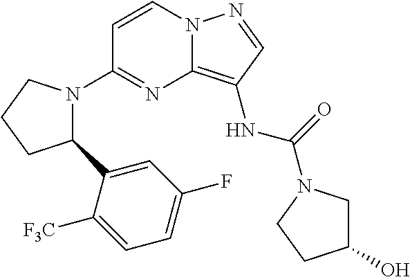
C1=CN2C(=C(NC(=O)N3CC(O)CC3)C=N2)N=C1N1C(C2=CC(F)=CC=C2[F3C])CCC1
